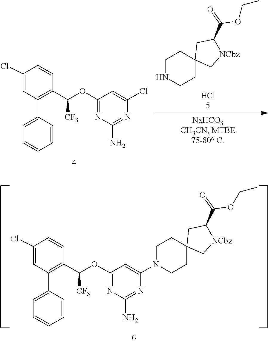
C1=C(Cl)C=CC(C([CF3])OC2=NC(N)=NC(N3CCC4(CC3)C[NCbz]C(C(=O)OCC)C4)=C2)=C1C1=CC=CC=C1.C1NCCC2(C1)C[NCbz]C(C(=O)OCC)C2.C1=C(Cl)C=CC(C([CF3])OC2=NC(N)=NC(Cl)=C2)=C1C1=CC=CC=C1
